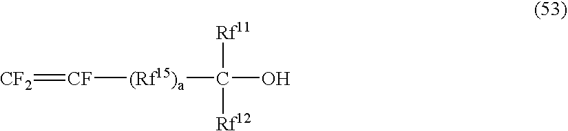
[CF2]=[CF][(Rf15)a]C(O)([Rf11])[Rf12]
